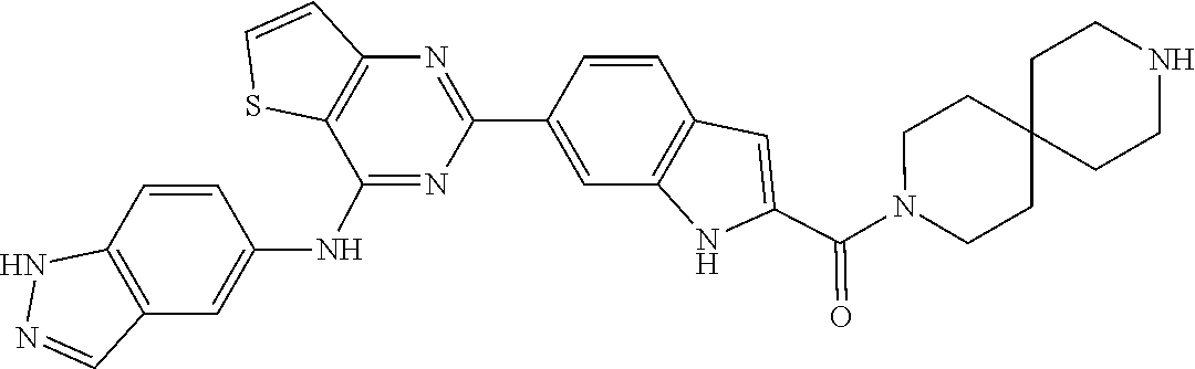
C1=CC2=C(C=C1C1=NC3=C(C(NC4=CC5=C(C=C4)NN=C5)=N1)SC=C3)NC(C(N1CCC3(CC1)CCNCC3)=O)=C2
